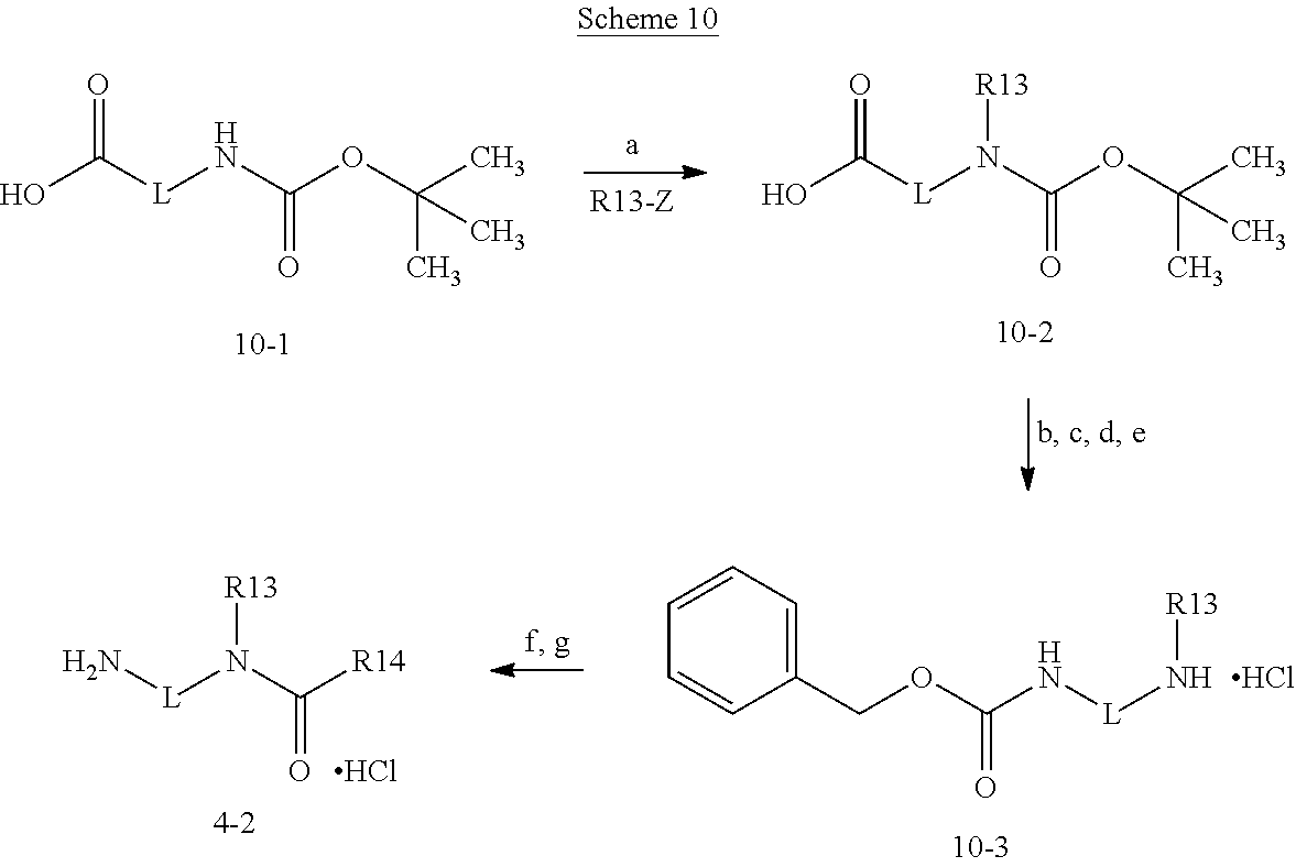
OC([L]NC(OC(C)(C)C)=O)=O.OC([L]N(C(OC(C)(C)C)=O)[R13])=O.N[L]N(C([R14])=O)[R13].Cl.Cl.O(C(N[L]N[R13])=O)CC1=CC=CC=C1
